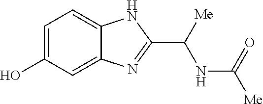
C1=C(O)C=C2C(=C1)NC(C([Me])NC([Me])=O)=N2
